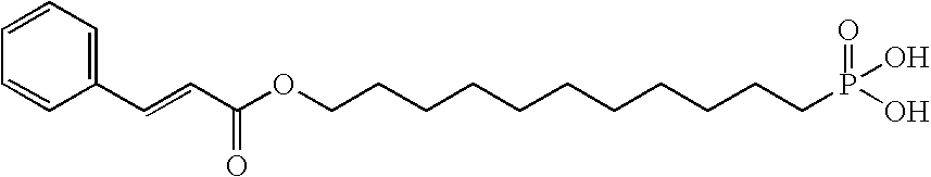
C1=CC=C(C=CC(OCCCCCCCCCCCP(O)(=O)O)=O)C=C1
